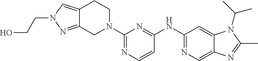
C1(NC2=NC(N3CCC4=CN(CCO)N=C4C3)=NC=C2)=NC=C2C(=C1)N(C(C)C)C(C)=N2
